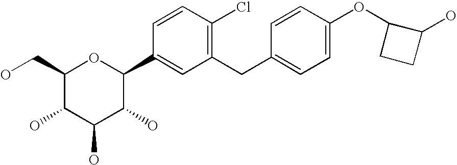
C1(CO)C(O)C(O)C(O)C(C2=CC(CC3=CC=C(OC4CCC4O)C=C3)=C(Cl)C=C2)O1
